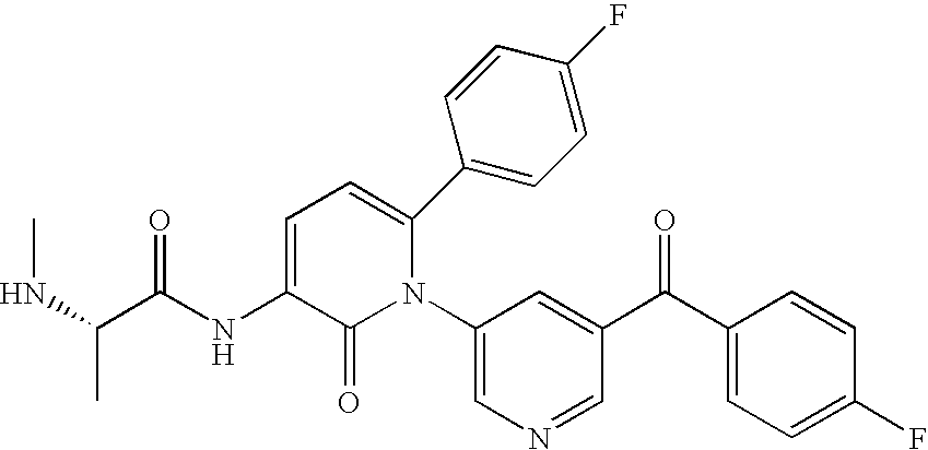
C1(N2C(C3=CC=C(F)C=C3)=CC=C(NC(C(NC)C)=O)C2=O)=CN=CC(C(C2=CC=C(F)C=C2)=O)=C1
